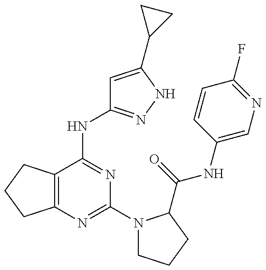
C12=C(C(NC3=NNC(C4CC4)=C3)=NC(N3CCCC3C(=O)NC3=CN=C(F)C=C3)=N1)CCC2
